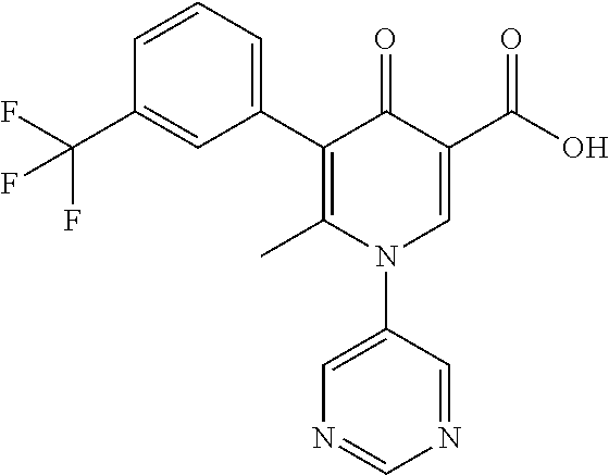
C1(C2=CC=CC(C(F)(F)F)=C2)=C(C)N(C2=CN=CN=C2)C=C(C(=O)O)C1=O
